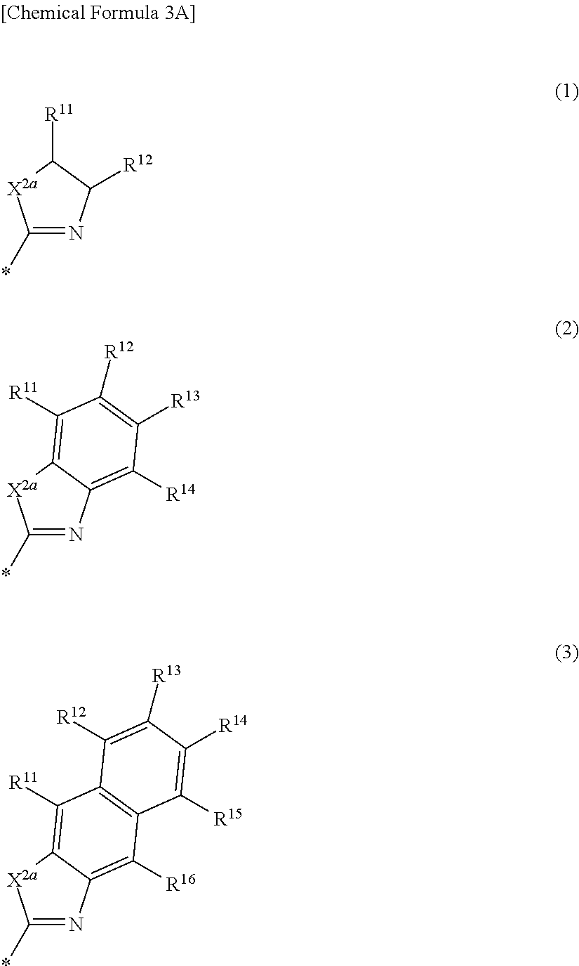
*C1=NC([R12])C([R11])[X2a]1.*C1=NC2=C([R14])C([R13])=C([R12])C([R11])=C2[X2a]1.*C1=NC2=C([R16])C3=C(C([R11])=C2[X2a]1)C([R12])=C([R13])C([R14])=C3[R15]
